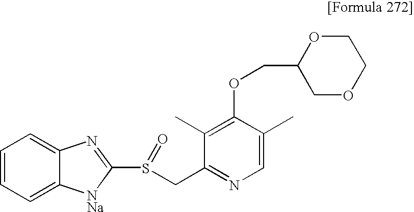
C1=CC=C2C(=C1)N=C(S(CC1=NC=C(C)C(OCC3COCCO3)=C1C)=O)[NNa]2
